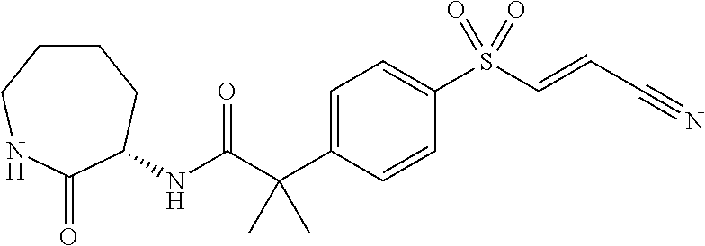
C1=C(C(C(NC2C(=O)NCCCC2)=O)(C)C)C=CC(S(C=CC#N)(=O)=O)=C1
